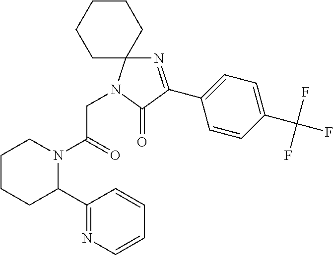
C1C2(CCCC1)N=C(C1=CC=C(C(F)(F)F)C=C1)C(=O)N2CC(N1CCCCC1C1=NC=CC=C1)=O
